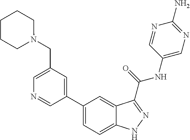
C1(CN2CCCCC2)=CN=CC(C2=CC=C3C(=C2)C(C(NC2=CN=C(N)N=C2)=O)=NN3)=C1
